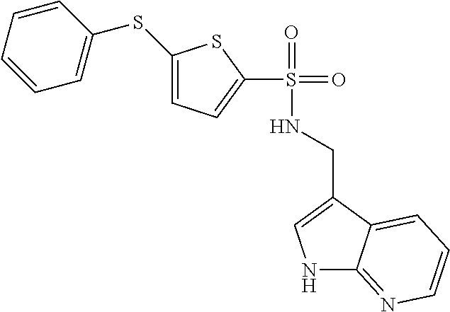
N1C2=NC=CC=C2C(CNS(=O)(=O)C2=CC=C(SC3=CC=CC=C3)S2)=C1
